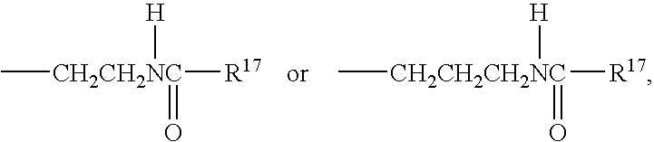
C[CH2CH2NC]([H])([R17])=O.C[CH2CH2CH2NC]([H])([R17])=O
